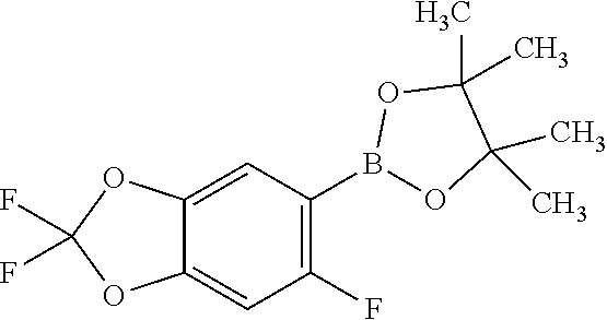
C1(F)=C(B2OC(C)(C)C(C)(C)O2)C=C2C(=C1)OC(F)(F)O2
